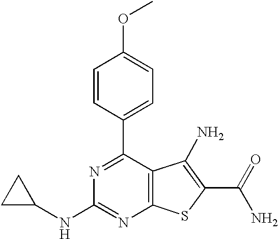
C1=CC(C2=NC(NC3CC3)=NC3=C2C(N)=C(C(N)=O)S3)=CC=C1OC
